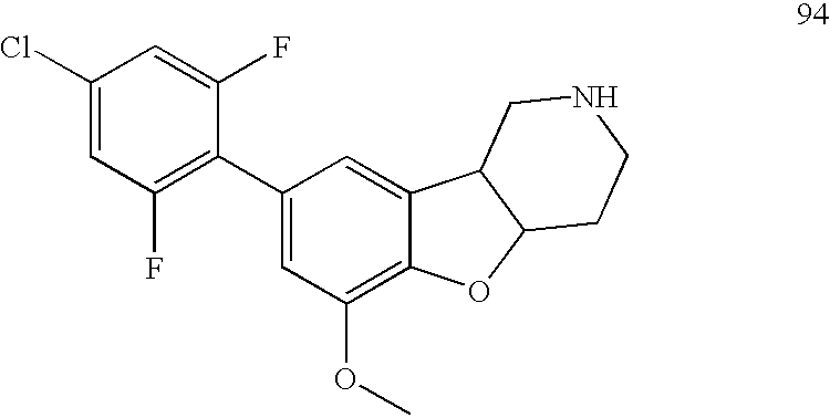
C1(Cl)=CC(F)=C(C2=CC(OC)=C3C(=C2)C2C(O3)CCNC2)C(F)=C1
